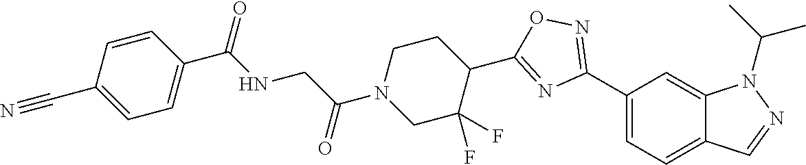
C1(C2=NOC(C3CCN(C(CNC(C4=CC=C(C#N)C=C4)=O)=O)CC3(F)F)=N2)=CC=C2C(=C1)N(C(C)C)N=C2
